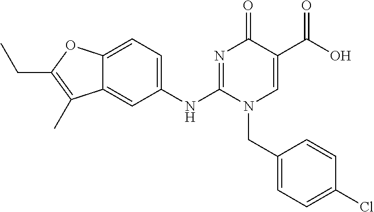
C12=CC=C(NC3=NC(=O)C(C(O)=O)=CN3CC3=CC=C(Cl)C=C3)C=C1C(C)=C(CC)O2
